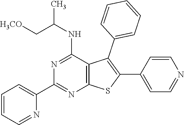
C1(C2=NC3=C(C(NC(C[H3CO])C)=N2)C(C2=CC=CC=C2)=C(C2=CC=NC=C2)S3)=CC=CC=N1
